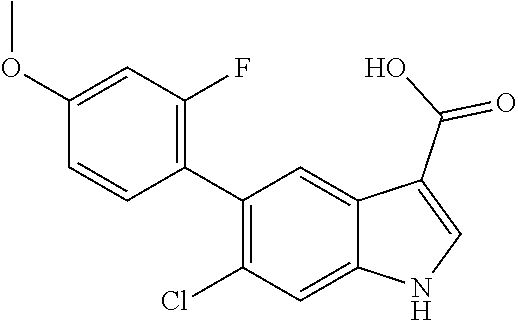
C1(C2=C(F)C=C(OC)C=C2)=C(Cl)C=C2C(=C1)C(C(O)=O)=CN2
